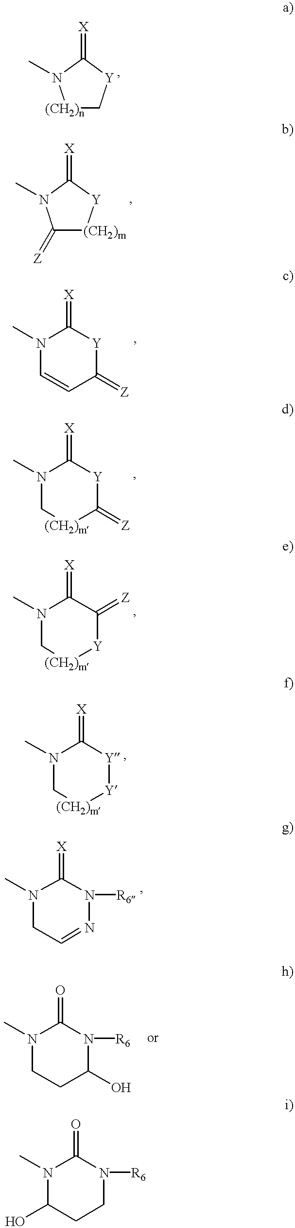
[(CH2)n]1C[Y]C(=[X])N1C.C1(=[Z])[(CH2)m][Y]C(=[X])N1C.N1(C)C=CC(=[Z])[Y]C1=[X].N1(C)C[(CH2)m]C(=[Z])[Y]C1=[X].N1(C)C[(CH2)m][Y]C(=[Z])C1=[X].N1(C)C[(CH2)m][Y][Y]C1=[X].N1(C)CC=NN([R6])C1=[X].N1(C)C(O)CCN([R6])C1=O.N1(C)CCC(O)N([R6])C1=O
